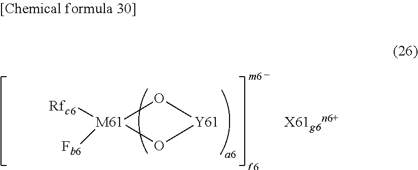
[M61]1([Rfc6])([Fb6])O[Y61]O1
